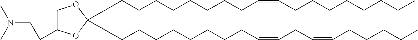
C(CCCCCCCC=CCCCCCCCC)C1(CCCCCCCCC=CCC=CCCCCC)OCC(CCN(C)C)O1
